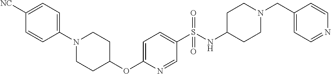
C1=C(S(NC2CCN(CC3=CC=NC=C3)CC2)(=O)=O)C=NC(OC2CCN(C3=CC=C([NC])C=C3)CC2)=C1
